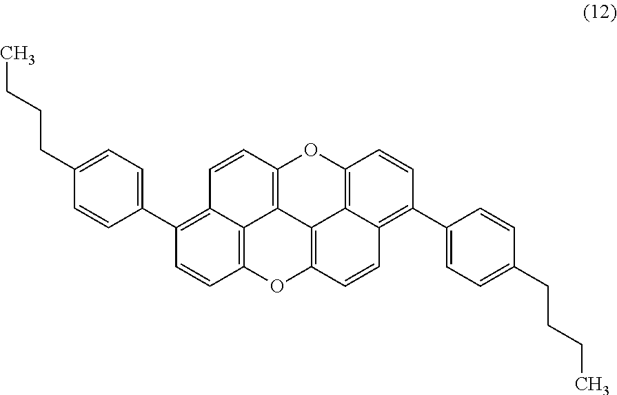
C1=CC2=C3C(=C1C1=CC=C(CCCC)C=C1)C=CC1=C3C3=C(O2)C=CC2=C(C4=CC=C(CCCC)C=C4)C=CC(=C32)O1
